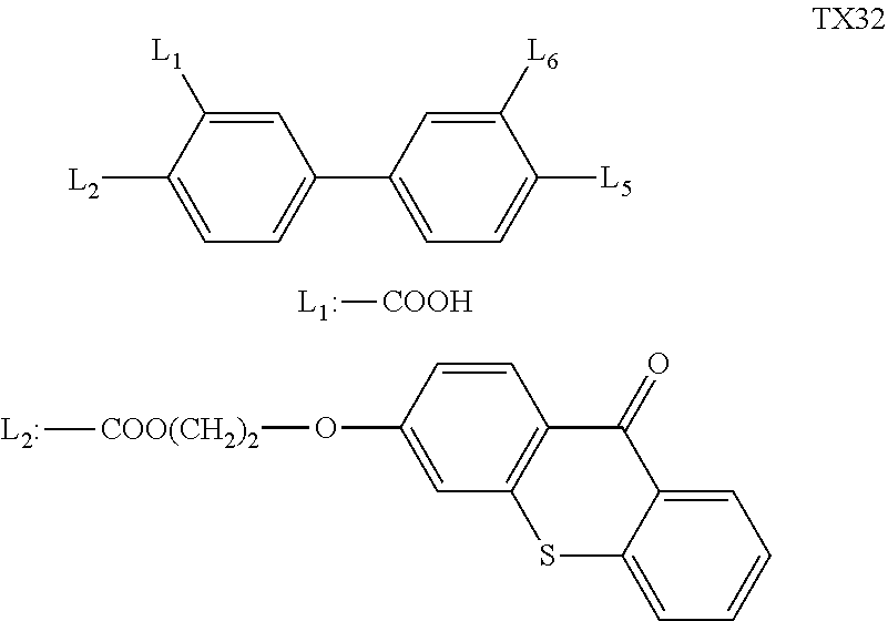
[L2]C1=CC=C(C2=CC=C([L5])C([L6])=C2)C=C1[L1].[COOH][L1:].O([COO(CH2)2][L2:])C1=CC2=C(C=C1)C(=O)C1=CC=CC=C1S2
